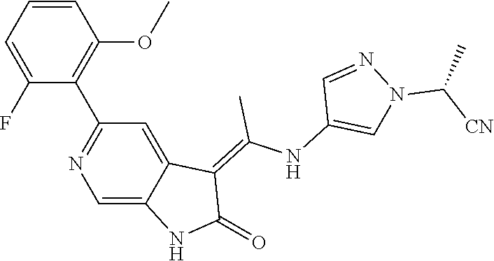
C1=CC=C(F)C(C2=NC=C3C(=C2)C(=C(NC2=CN(C([CN])C)N=C2)C)C(=O)N3)=C1OC
